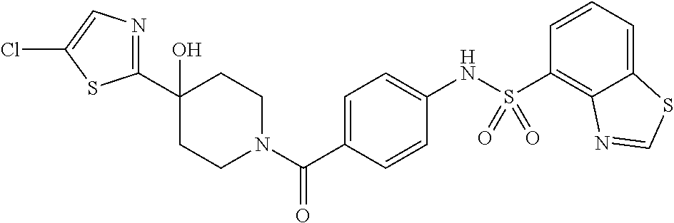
C1CN(C(C2=CC=C(NS(C3=C4C(=CC=C3)SC=N4)(=O)=O)C=C2)=O)CCC1(O)C1=NC=C(Cl)S1
